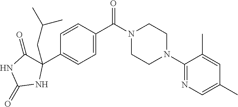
C1=CC(C(N2CCN(C3=NC=C(C)C=C3C)CC2)=O)=CC=C1C1(CC(C)C)C(=O)NC(=O)N1
